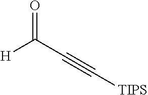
[H]C(=O)C#C[TIPS]
